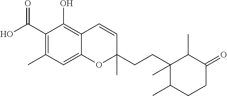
O=C(C1=C(C)C=C2C(=C1O)C=CC(CCC1(C)C(C)CCC(=O)C1C)(C)O2)O
